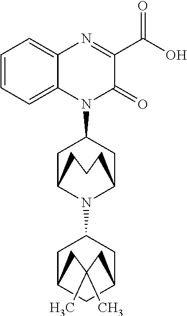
C1C2N(C3CC4CC(C3)CC(C)(C)C4)C(CC1N1C(=O)C(C(O)=O)=NC3=CC=CC=C13)CCC2
